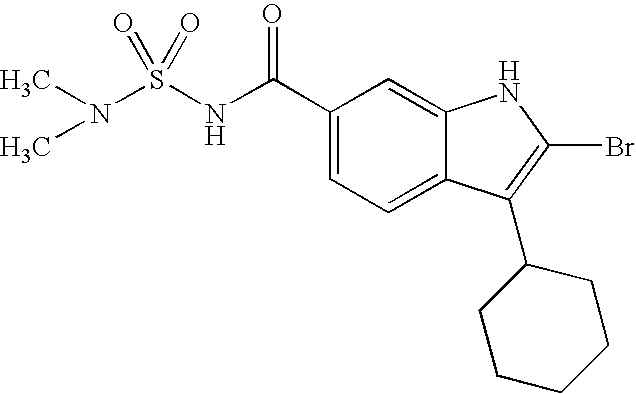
C12=CC=C(C(NS(N(C)C)(=O)=O)=O)C=C1NC(Br)=C2C1CCCCC1
